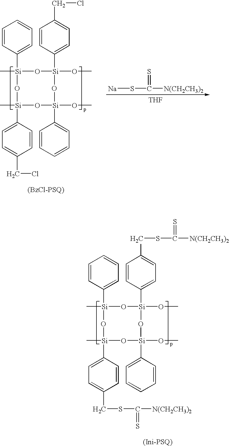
[(Ini-PSQ)].C1=CC([Si]2(C)O[Si](OC)(C3=CC=C(CSC(=S)[N(CH2CH3)2])C=C3)O[Si](OC)(C3=CC=CC=C3)O[Si](C)(C3=CC=C(CSC(=S)[N(CH2CH3)2])C=C3)O2)=CC=C1.[(BzCl-PSQ)].[Na]SC(=S)[N(CH2CH3)2].[THF].C1=CC([Si]2(C)O[Si](OC)(C3=CC=C(CCl)C=C3)O[Si](OC)(C3=CC=CC=C3)O[Si](C)(C3=CC=C(CCl)C=C3)O2)=CC=C1
